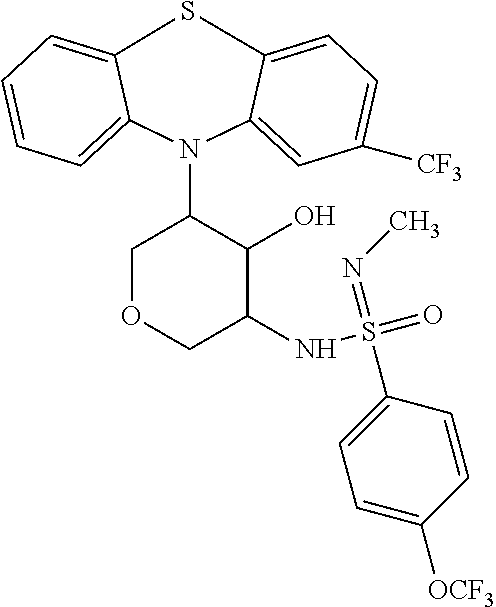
S1C2=CC=CC=C2N(C2COCC(NS(=O)(=NC)C3=CC=C([OCF3])C=C3)C2O)C2=CC([CF3])=CC=C12
